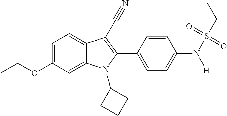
C1=C(OCC)C=C2C(=C1)C(C#N)=C(C1=CC=C(N(S(CC)(=O)=O)[H])C=C1)N2C1CCC1
